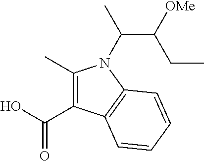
C1(C)=C(C(O)=O)C2=C(N1C(C(CC)[OMe])C)C=CC=C2
